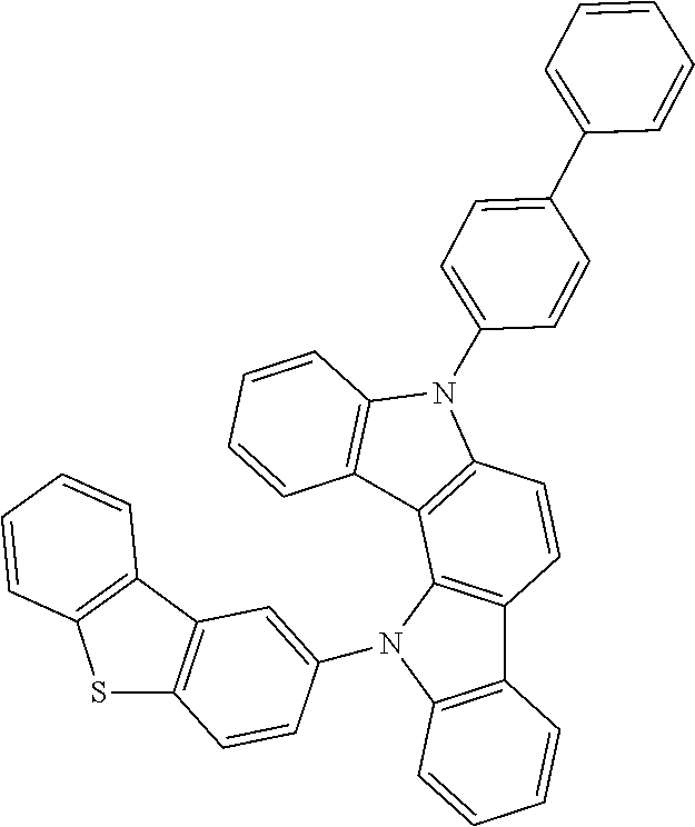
C12=C(N(C3=CC4=C(C=C3)SC3=C4C=CC=C3)C3=C1C=CC1=C3C3=C(N1C1=CC=C(C4=CC=CC=C4)C=C1)C=CC=C3)C=CC=C2
